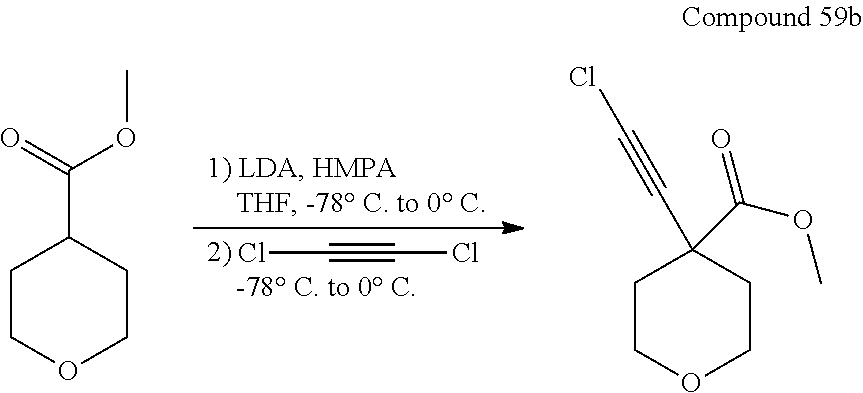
C1COCCC1C(=O)OC.ClC#CCl.C1COCCC1(C(OC)=O)C#CCl
